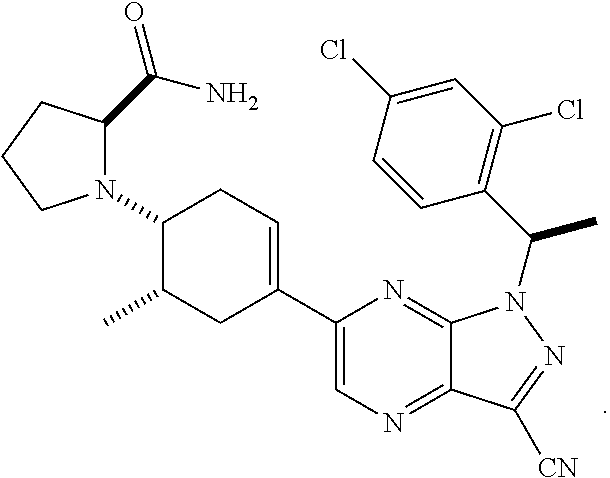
C1(N2C(C(=O)N)CCC2)C(C)CC(C2=CN=C3C(=N2)N(C(C2=C(Cl)C=C(Cl)C=C2)C)N=C3[CN])=CC1
